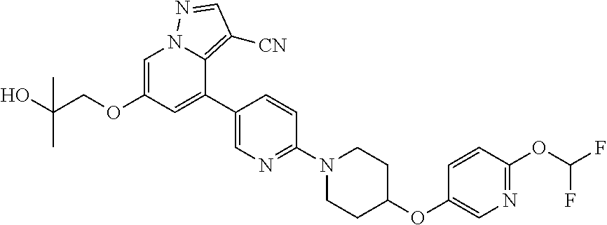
C1=CC(OC(F)F)=NC=C1OC1CCN(C2=NC=C(C3=CC(OCC(O)(C)C)=CN4C3=C([CN])C=N4)C=C2)CC1
